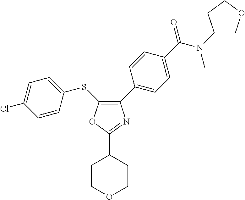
C1(C2=CC=C(C(=O)N(C3COCC3)C)C=C2)=C(SC2=CC=C(Cl)C=C2)OC(C2CCOCC2)=N1
